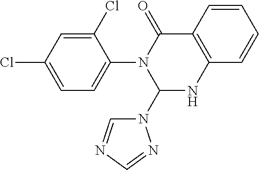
N1(C2=CC=C(Cl)C=C2Cl)C(N2C=NC=N2)NC2=C(C1=O)C=CC=C2
